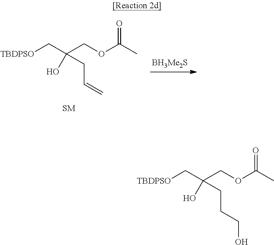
[TBDPSO]CC(COC(C)=O)(O)CC=C.[TBDPSO]CC(COC(C)=O)(O)CCCO
